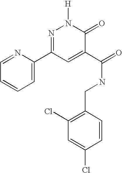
C1=C(C2=NN([H])C(=O)C(C(NCC3=C(Cl)C=C(Cl)C=C3)=O)=C2)N=CC=C1
